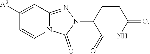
C1([A2])=CC2=NN(C3C(=O)NC(=O)CC3)C(=O)N2C=C1
